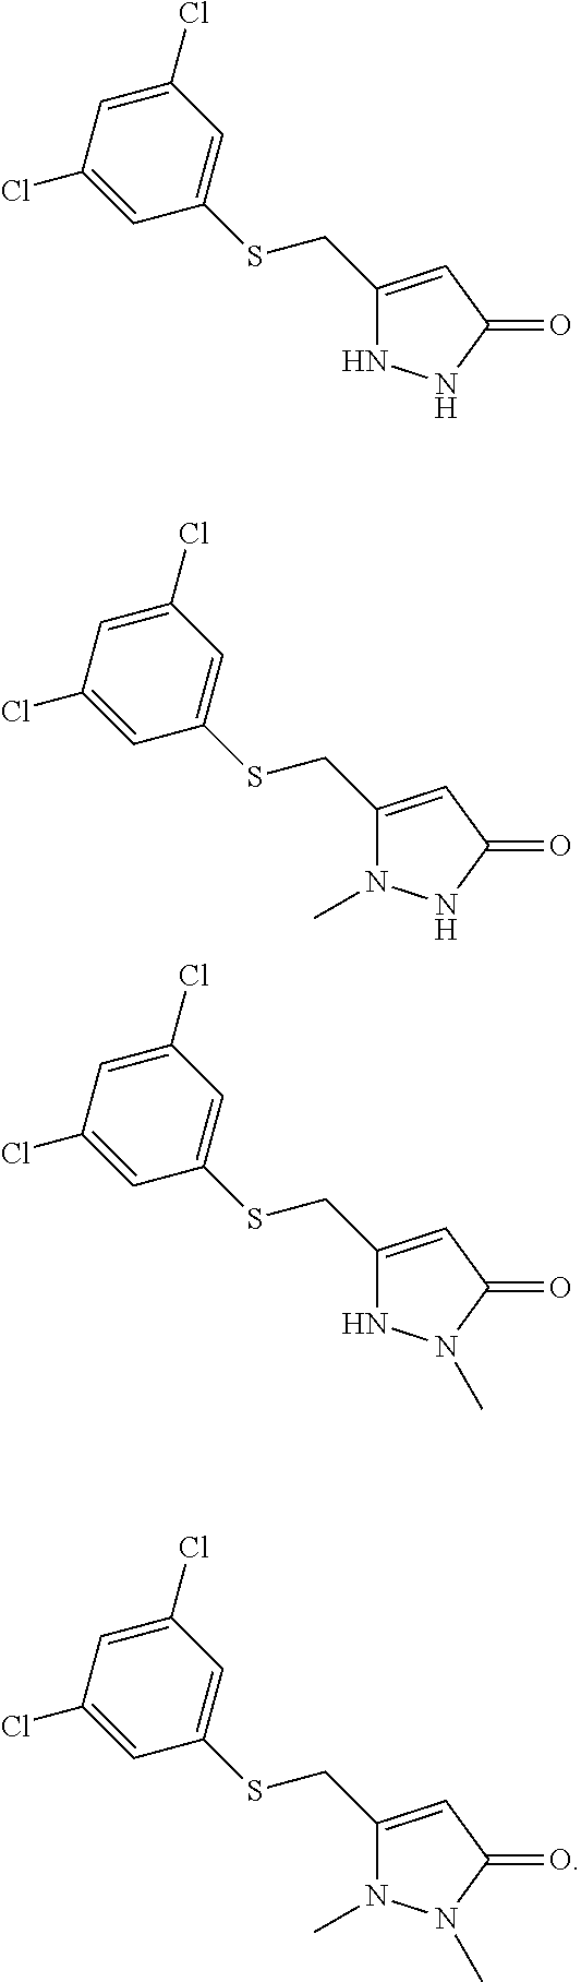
C1(CSC2=CC(Cl)=CC(Cl)=C2)=CC(=O)NN1.C1(CSC2=CC(Cl)=CC(Cl)=C2)=CC(=O)NN1C.C1(CSC2=CC(Cl)=CC(Cl)=C2)=CC(=O)N(C)N1.C1(CSC2=CC(Cl)=CC(Cl)=C2)=CC(=O)N(C)N1C
